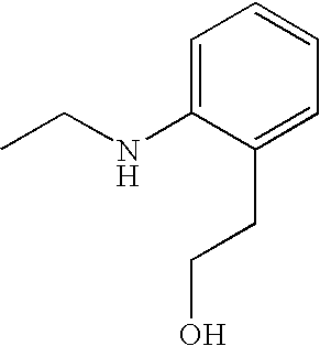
C1=C(NCC)C(CCO)=CC=C1
